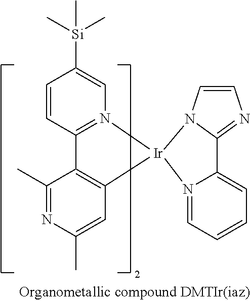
C1=CC2=N(C=C1[Si](C)(C)C)[Ir]1(C3=C2C(C)=NC(C)=C3)N2C=CN=C2C2=CC=CC=N12
